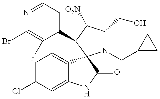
N1=CC=C(C2C([O2N])C(CO)N(CC3CC3)C23C2=CC=C(Cl)C=C2NC3=O)C(F)=C1Br
